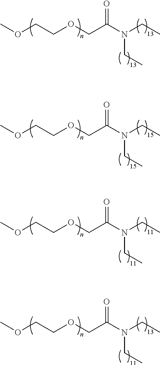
COCCOCC(=O)N(CC)CC.COCCOCC(=O)N(CC)CC.COCCOCC(=O)N(CC)CC.COCCOCC(=O)N(CC)CC
